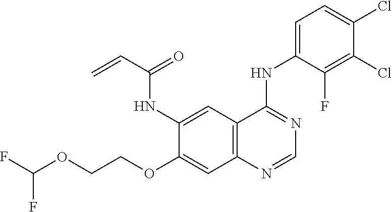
FC(OCCOC1=CC2=C(C=C1NC(C=C)=O)C(NC1=CC=C(Cl)C(Cl)=C1F)=NC=N2)F
